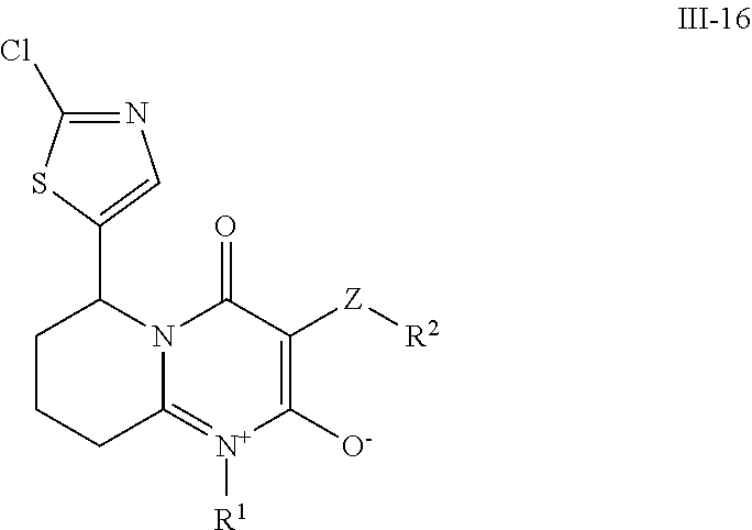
N1=C(Cl)SC(C2CCCC3=[N+]([R1])C([O-])=C([Z][R2])C(=O)N23)=C1
